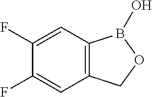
C12=C(C=C(F)C(F)=C1)B(O)OC2
